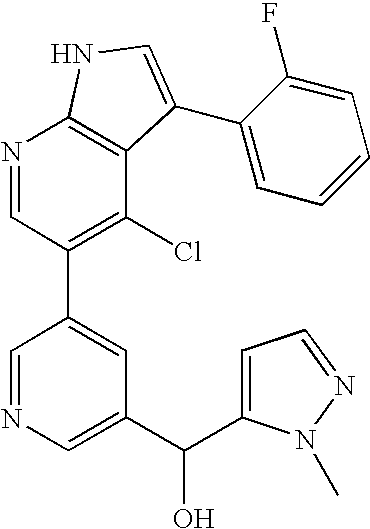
N1=CC(C2=CC(C(O)C3=CC=NN3C)=CN=C2)=C(Cl)C2=C1NC=C2C1=CC=CC=C1F
